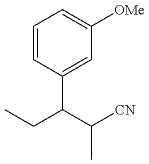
CCC(C([CN])C)C1=CC([OMe])=CC=C1
